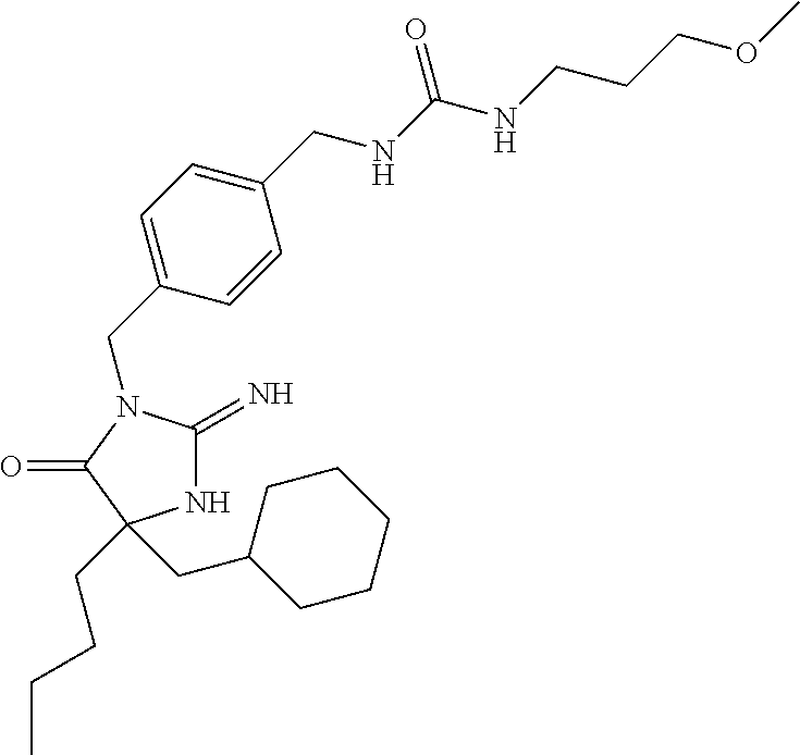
C1(CN2C(=N)NC(CCCC)(CC3CCCCC3)C2=O)=CC=C(CNC(NCCCOC)=O)C=C1
